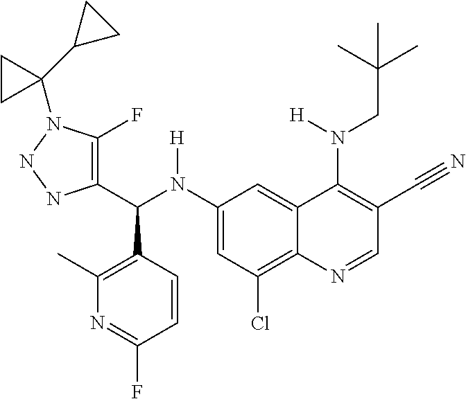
C1(N(C(C2=C(F)N(C3(C4CC4)CC3)NN2)C2=C(C)N=C(F)C=C2)[H])=CC(Cl)=C2C(=C1)C(N(CC(C)(C)C)[H])=C(C#N)C=N2
